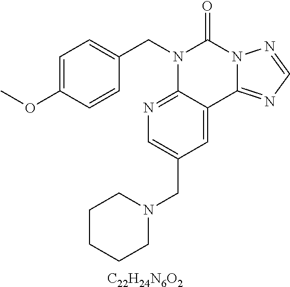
[C22H24N6O2].C1=C(OC)C=CC(CN2C3=NC=C(CN4CCCCC4)C=C3C3=NC=NN3C2=O)=C1
